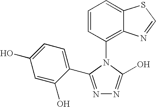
N1=C(C2=CC=C(O)C=C2O)N(C2=C3C(=CC=C2)SC=N3)C(O)=N1
